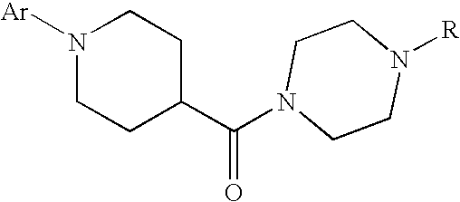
N1([Ar])CCC(C(=O)N2CCN([R])CC2)CC1
